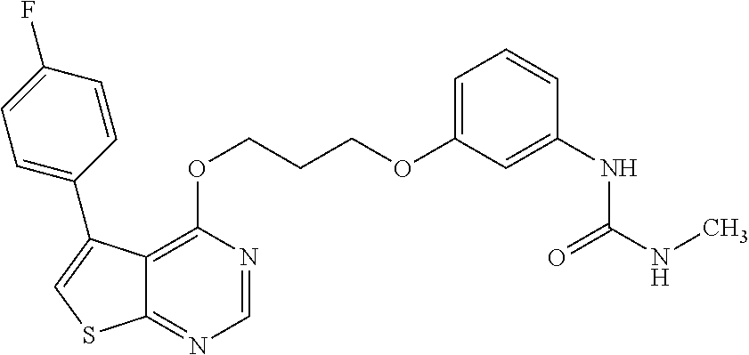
C12=C(OCCCOC3=CC=CC(NC(NC)=O)=C3)N=CN=C1SC=C2C1=CC=C(F)C=C1
